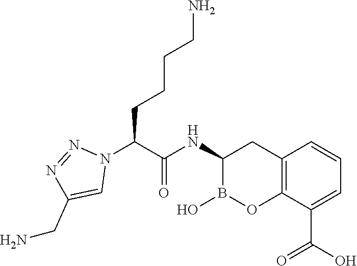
C12=C(C(C(O)=O)=CC=C1)OB(O)C(NC(=O)C(N1N=NC(CN)=C1)CCCCN)C2
